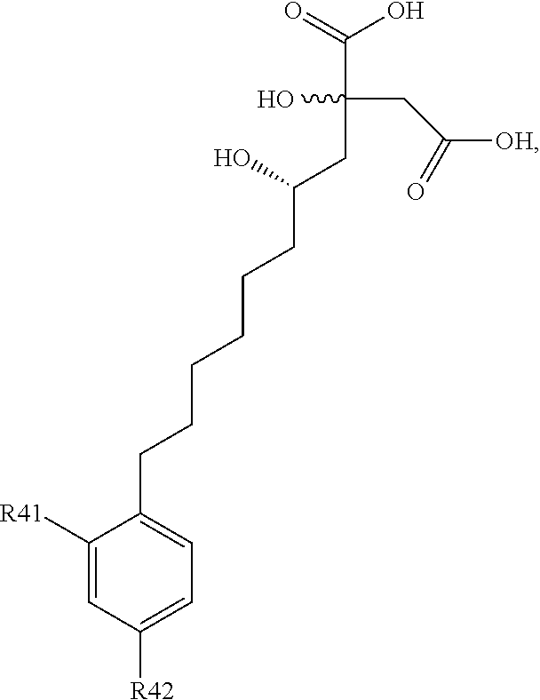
C1([R41])=CC([R42])=CC=C1CCCCCCC(CC(CC([OH])=O)(O)C(O)=O)O
